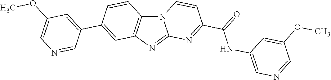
N12C3=C(N=C1N=C(C(=O)NC1=CN=CC(OC)=C1)C=C2)C=C(C1=CC(OC)=CN=C1)C=C3
